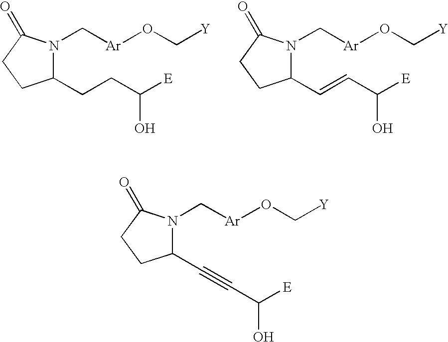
C1(C#CC([E])O)N(C[Ar]OC[Y])C(=O)CC1.C1(CCC([E])O)N(C[Ar]OC[Y])C(=O)CC1.C1(C=CC([E])O)N(C[Ar]OC[Y])C(=O)CC1
